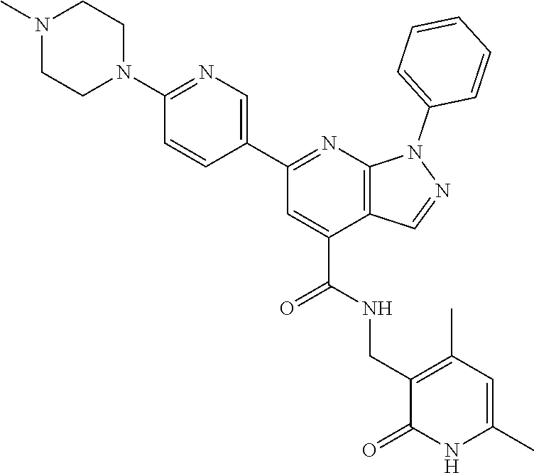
CN1CCN(C2=NC=C(C3=NC4=C(C(C(=O)NCC5=C(C)C=C(C)NC5=O)=C3)C=NN4C3=CC=CC=C3)C=C2)CC1
